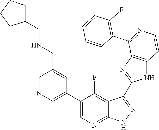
C1=NC=C(C2=CN=C3C(=C2F)C(C2=NC4=C(N2)C=CN=C4C2=C(F)C=CC=C2)=N[N H]3)C=C1CNCC1CCCC1
